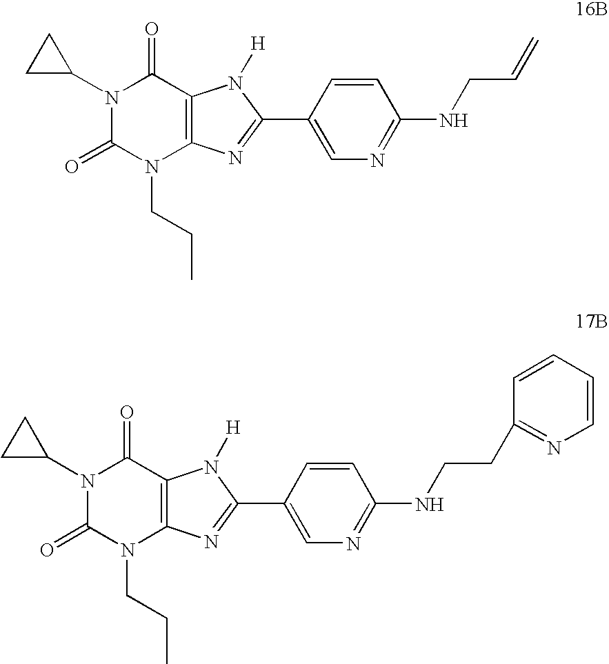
N1(C2CC2)C(=O)N(CCC)C2=C(C1=O)N([H])C(C1=CN=C(NCC=C)C=C1)=N2.N1(C2CC2)C(=O)N(CCC)C2=C(C1=O)N([H])C(C1=CN=C(NCCC3=NC=CC=C3)C=C1)=N2
